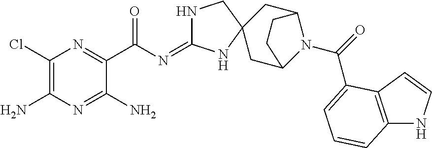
N1C(=NC(C2=NC(Cl)=C(N)N=C2N)=O)NC2(C1)CC1N(C(=O)C3=CC=CC4=C3C=CN4)C(C2)CC1
